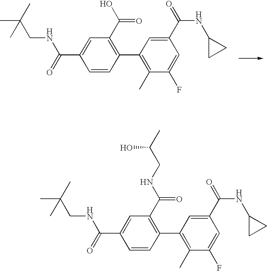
CC(CNC(=O)C1=CC(C(O)=O)=C(C2=C(C)C(F)=CC(C(NC3CC3)=O)=C2)C=C1)(C)C.CC(C)(CNC(=O)C1=CC(C(NCC(C)O)=O)=C(C2=C(C)C(F)=CC(C(NC3CC3)=O)=C2)C=C1)C
